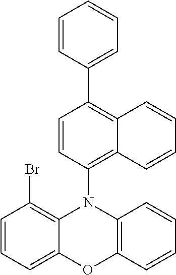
C1=CC=C2C(=C1Br)N(C1=C3C(=C(C4=CC=CC=C4)C=C1)C=CC=C3)C1=C(O2)C=CC=C1
